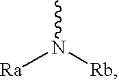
CN([Rb])[Ra]
